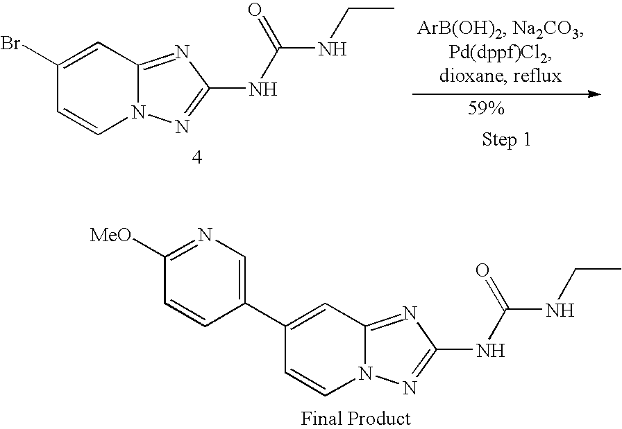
C1=C(Br)C=CN2C1=NC(NC(=O)NCC)=N2.C1=C(C2=CN=C([MeO])C=C2)C=CN2C1=NC(NC(=O)NCC)=N2
